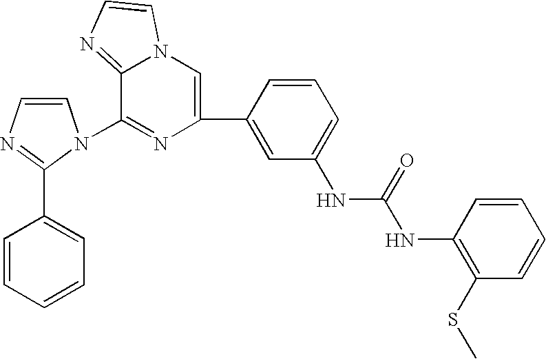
C1=CN=C(C2=CC=CC=C2)N1C1=NC(C2=CC(NC(NC3=C(SC)C=CC=C3)=O)=CC=C2)=CN2C1=NC=C2
